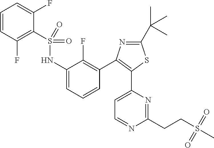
S(=O)(=O)(NC1=CC=CC(C2=C(C3=CC=NC(CCS(C)(=O)=O)=N3)SC(C(C)(C)C)=N2)=C1F)C1=C(F)C=CC=C1F
